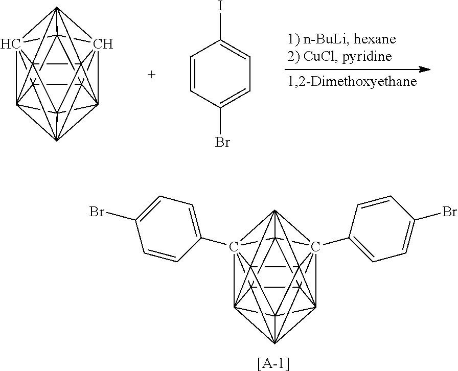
C1234C567C189C1%10%11C%12%13%14C1%15%16C%121%17C25(C3%151C4%168%10)C6%13%17C7%149%11.C1=CC(Br)=CC=C1I.C1234C567C189C1%10%11C%12%13%14C1%15%16C%121%17C25(C3%151(C1=CC=C(Br)C=C1)C4%168%10)C6%13%17(C1=CC=C(Br)C=C1)C7%149%11.[[A-1]]
